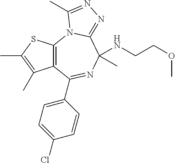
C12=C(N3C(=NN=C3C)C(C)(NCCOC)N=C1C1=CC=C(Cl)C=C1)SC(C)=C2C
